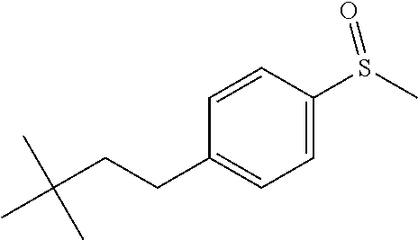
CC(CCC1=CC=C(S(C)=O)C=C1)(C)C
